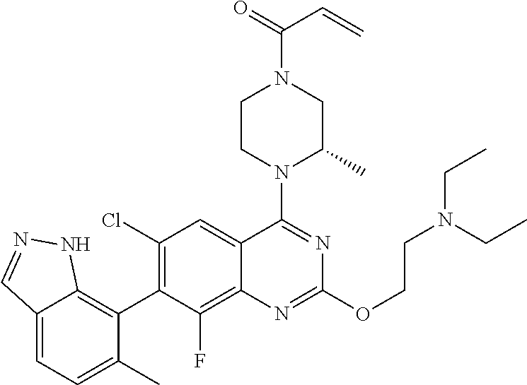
C12=CC=C(C)C(C3=C(Cl)C=C4C(=C3F)N=C(OCCN(CC)CC)N=C4N3C(C)CN(C(=O)C=C)CC3)=C1NN=C2
